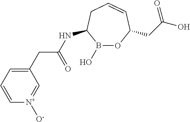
B1(O)OC(CC(O)=O)C=CCC1NC(CC1=CC=C[N+]([O-])=C1)=O
